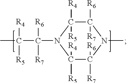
[R4]C(C)([R5])C([R6])([R7])N1C([R4])([R5])C([R6])([R7])N(C)C([R7])([R6])C1([R5])[R4]
